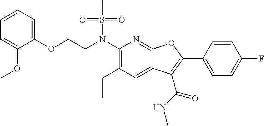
C1(N(CCOC2=CC=CC=C2OC)S(C)(=O)=O)=C(CC)C=C2C(=N1)OC(C1=CC=C(F)C=C1)=C2C(NC)=O
